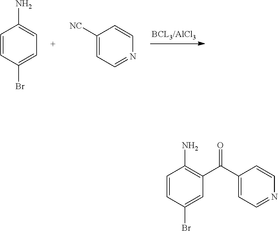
C1=CC(Br)=CC=C1N.C1([NC])=CC=NC=C1.C1=CC(Br)=CC(C(C2=CC=NC=C2)=O)=C1N
